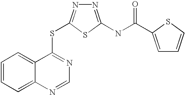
C1=CC=C2C(=C1)C(SC1=NN=C(NC(=O)C3=CC=CS3)S1)=NC=N2
